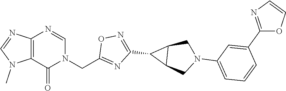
C12=C(N=CN(CC3=NC(C4C5C4CN(C4=CC=CC(C6=NC=CO6)=C4)C5)=NO3)C1=O)N=CN2C
